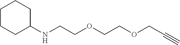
N(CCOCCOCC#C)C1CCCCC1
